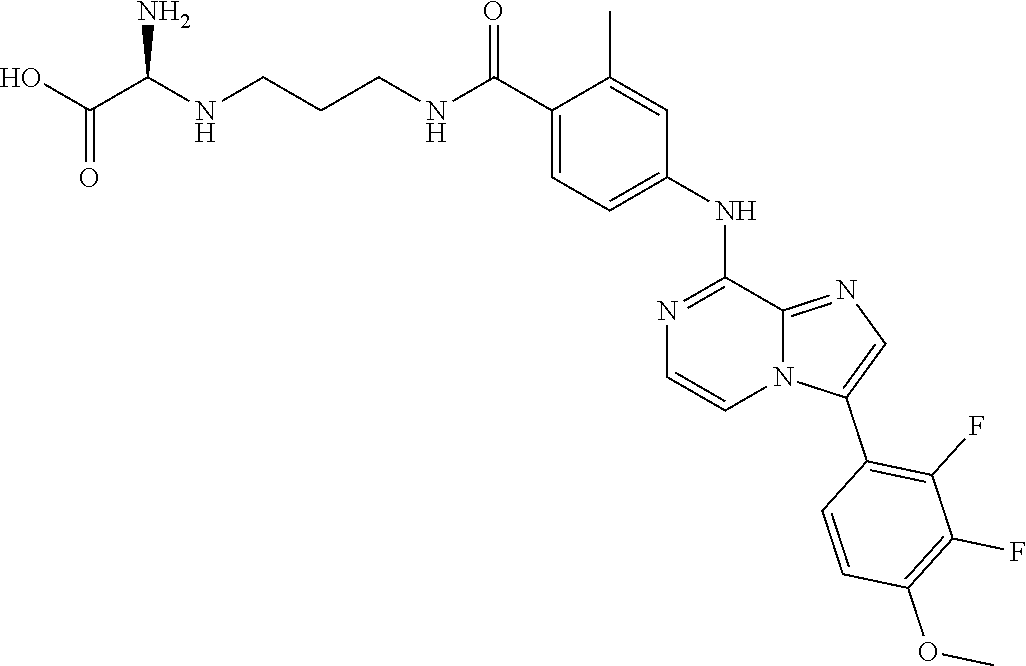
C1(C(NCCCNC(C(O)=O)N)=O)=CC=C(NC2=NC=CN3C2=NC=C3C2=C(F)C(F)=C(OC)C=C2)C=C1C
